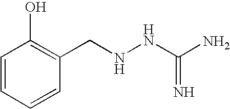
N(CC1=C(O)C=CC=C1)NC(N)=N
